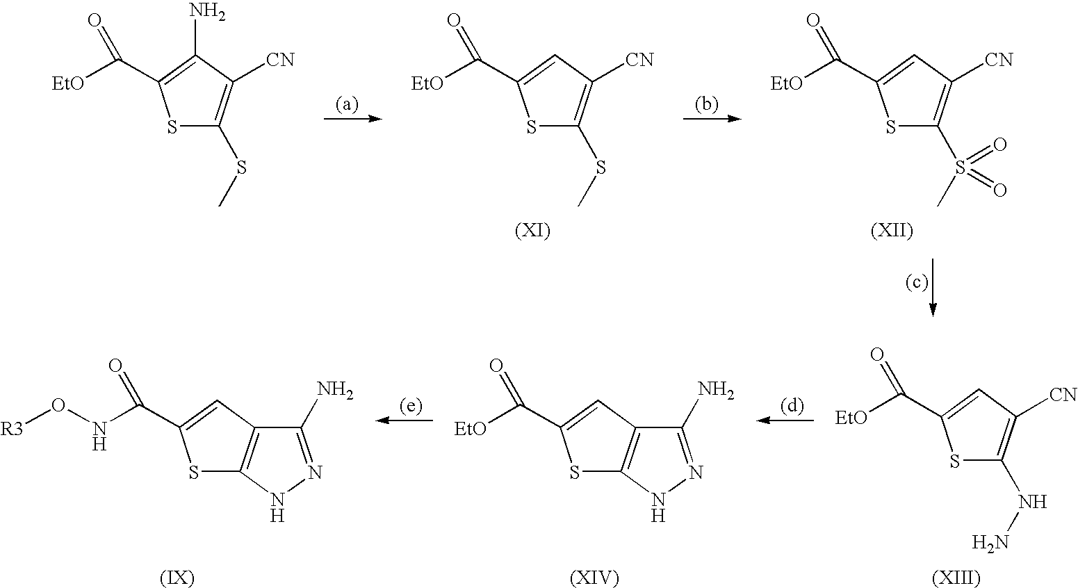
S1C(S(C)(=O)=O)=C([CN])C=C1C([EtO])=O.S1C(SC)=C([CN])C=C1C([EtO])=O.S1C(SC)=C([CN])C(N)=C1C([EtO])=O.C12=C(NN=C1N)SC(C(NO[R3])=O)=C2.C12=C(NN=C1N)SC(C([EtO])=O)=C2.S1C(NN)=C([CN])C=C1C([EtO])=O
